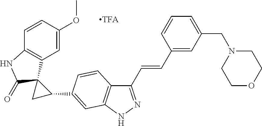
C1C(C2=CC3=C(C(C=CC4=CC(CN5CCOCC5)=CC=C4)=NN3)C=C2)C12C1=C(C=CC(OC)=C1)NC2=O
